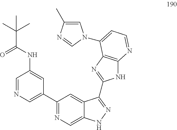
C1(C2=CN=CC(NC(C(C)(C)C)=O)=C2)=NC=C2C(=C1)C(C1=NC3=C(N1)N=CC=C3N1C=C(C)N=C1)=NN2
